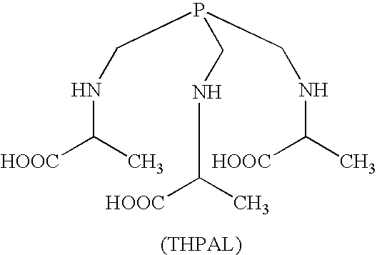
C(P(CNC(C)[HOOC])CNC([HOOC])C)NC([HOOC])C
